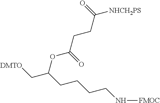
[DMTO]CC(CCCCN[FMOC])OC(CCC([NHCH2PS])=O)=O
